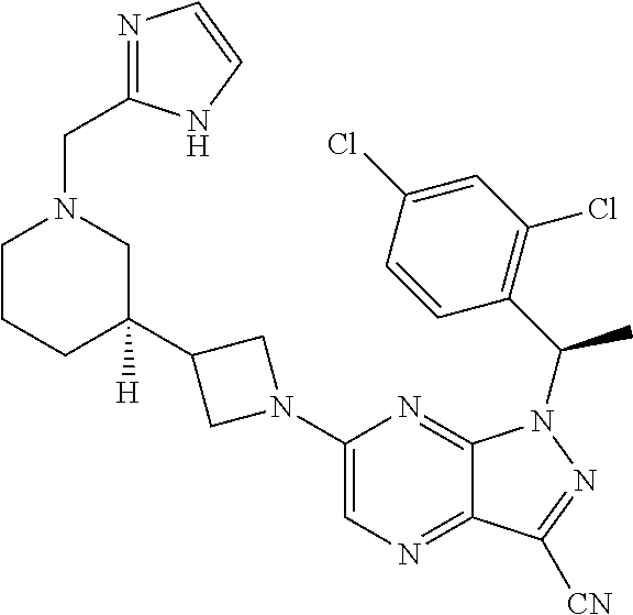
C1CCC(C2CN(C3=CN=C4C(=N3)N(C(C3=C(Cl)C=C(Cl)C=C3)C)N=C4[CN])C2)([H])CN1CC1=NC=CN1
